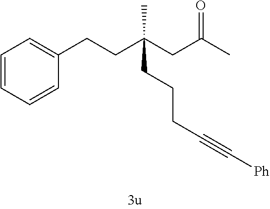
C1=CC=CC(CCC(CC(C)=O)(CCCC#C[Ph])C)=C1
